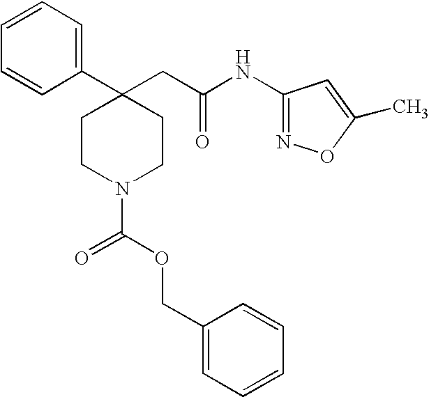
C1=CC=CC(C2(CC(NC3=NOC(C)=C3)=O)CCN(C(OCC3=CC=CC=C3)=O)CC2)=C1
